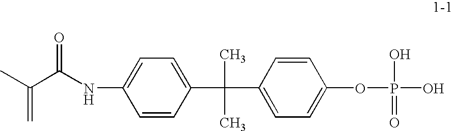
C1=CC(C(C)(C)C2=CC=C(OP(O)(O)=O)C=C2)=CC=C1NC(C(C)=C)=O
